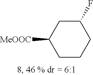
C1(F)CC([MeOOC])CCC1
